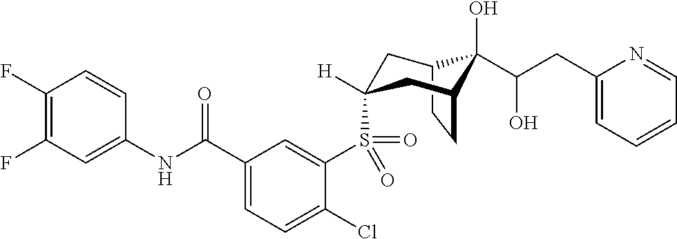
C12CCC(CC(S(C3=CC(C(NC4=CC(F)=C(F)C=C4)=O)=CC=C3Cl)(=O)=O)([H])C1)C2(O)C(CC1=CC=CC=N1)O
